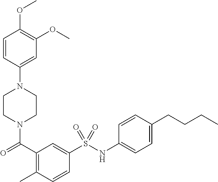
C1CN(C(=O)C2=C(C)C=CC(S(NC3=CC=C(CCCC)C=C3)(=O)=O)=C2)CCN1C1=CC(OC)=C(OC)C=C1
